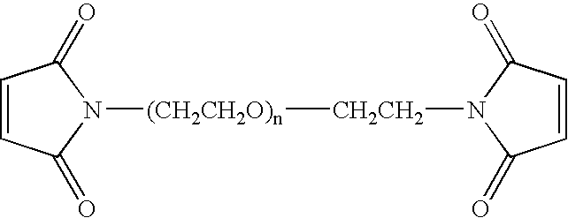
C1=CC(=O)N([CH2CH2][(CH2CH2O)n]N2C(=O)C=CC2=O)C1=O
